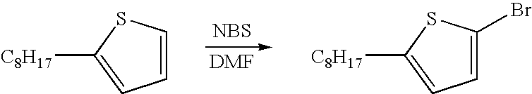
[NBS].C1=CC=C([C8H17])S1.C1(Br)=CC=C([C8H17])S1
